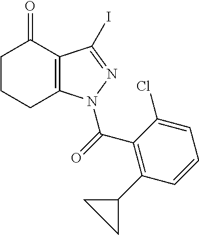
C12=C(C(I)=NN1C(=O)C1=C(C3CC3)C=CC=C1Cl)C(=O)CCC2
